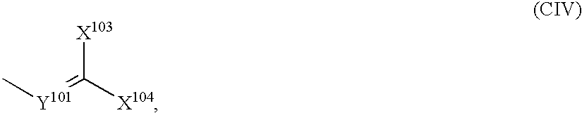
C[Y101]=C([X104])[X103]
